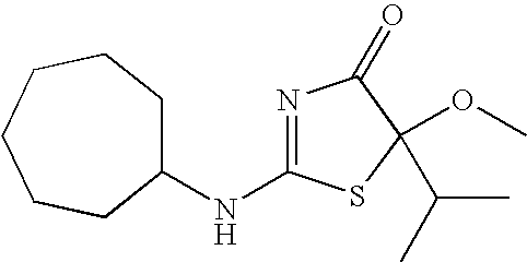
C1(NC2=NC(=O)C(OC)(C(C)C)S2)CCCCCC1
